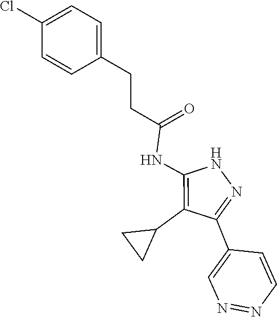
N1C(NC(CCC2=CC=C(Cl)C=C2)=O)=C(C2CC2)C(C2=CN=NC=C2)=N1
